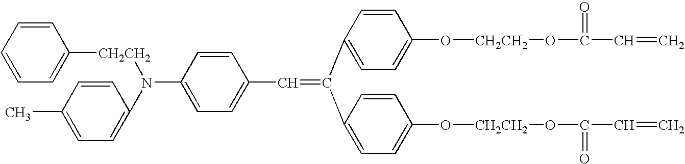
C1=CC=CC=C1[CH2CH2]N(C1=CC=C(C)C=C1)C1=CC=C(C=C(C2=CC=C(O[CH2CH2]OC(=O)C=C)C=C2)C2=CC=C(O[CH2CH2]OC(=O)C=C)C=C2)C=C1
